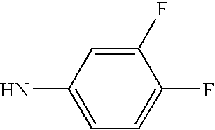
FC1=CC=C(N)C=C1F
